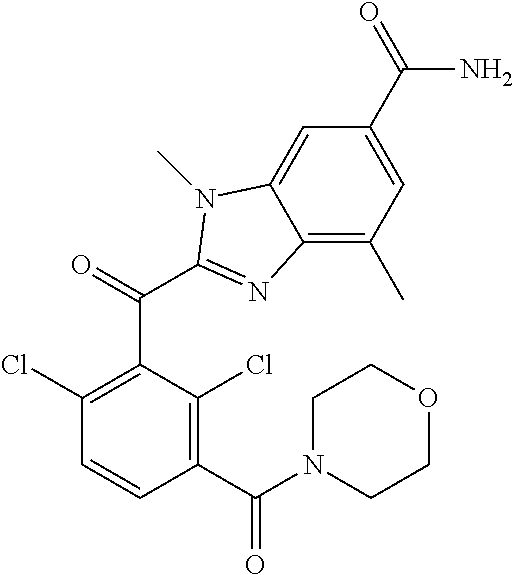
C1(C(=O)N)=CC(C)=C2C(=C1)N(C)C(C(C1=C(Cl)C=CC(C(N3CCOCC3)=O)=C1Cl)=O)=N2
